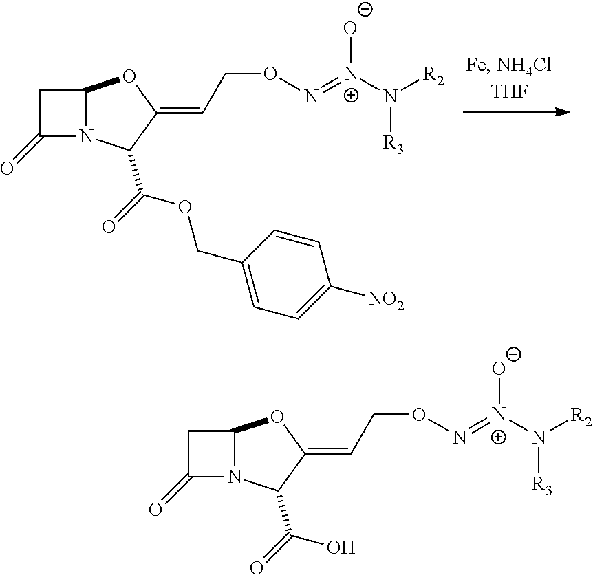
C12N(C(C(OCC3=CC=C([NO2])C=C3)=O)C(=CCON=[N+](N([R2])[R3])[O-])O1)C(=O)C2.C12N(C(C(O)=O)C(=CCON=[N+](N([R2])[R3])[O-])O1)C(=O)C2
